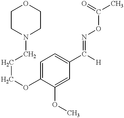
C1(OC)=CC(C([H])=NOC(C)=O)=CC=C1OCCCN1CCOCC1
